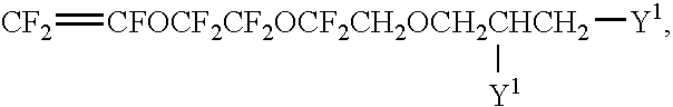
[CF2]=[CFOCF2CF2OCF2CH2OCH2CHCH2]([Y1])[Y1]
